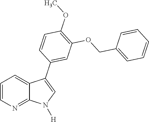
C1=CN=C2C(=C1)C(C1=CC(OCC3=CC=CC=C3)=C(OC)C=C1)=CN2[H]
